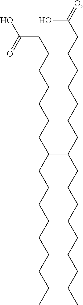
C(CCCCCC(C(CCCCCCCC(O)=O)CCCCCCCCC)CCCCCCCCC)CC(O)=O
